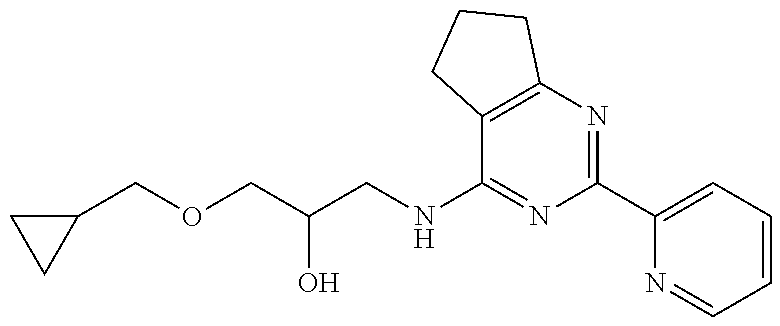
C1(COCC(O)CNC2=NC(C3=CC=CC=N3)=NC3=C2CCC3)CC1
